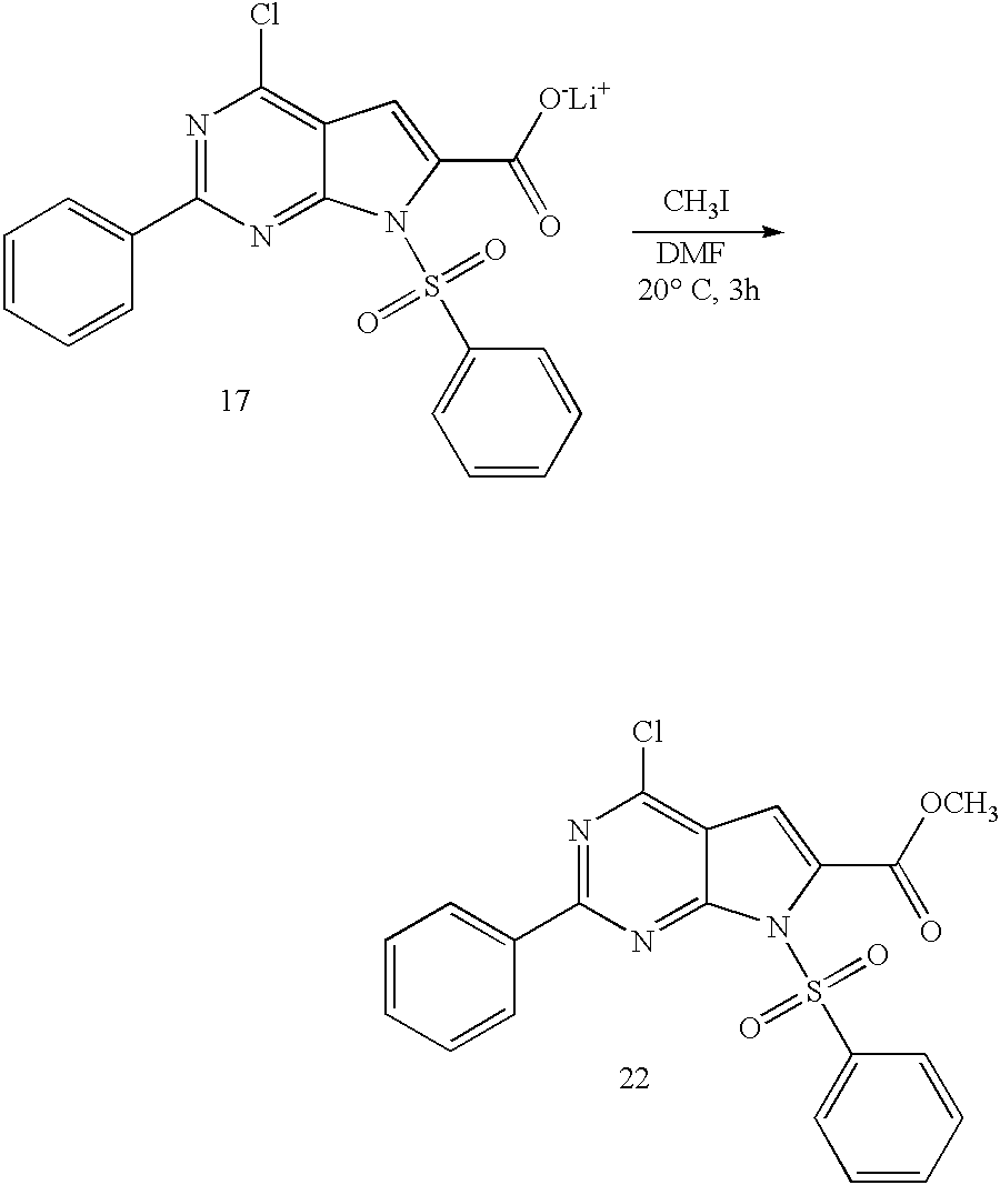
C1=CC=CC(C2=NC(Cl)=C3C(=N2)N(S(C2=CC=CC=C2)(=O)=O)C(C([OCH3])=O)=C3)=C1.[DMF].C1=CC=CC(C2=NC(Cl)=C3C(=N2)N(S(C2=CC=CC=C2)(=O)=O)C(C([O-Li+])=O)=C3)=C1.[CH3I]
